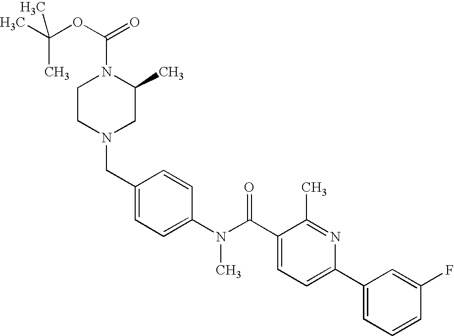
CC(OC(=O)N1CCN(CC2=CC=C(N(C(C3=CC=C(C4=CC=CC(F)=C4)N=C3C)=O)C)C=C2)CC1C)(C)C
